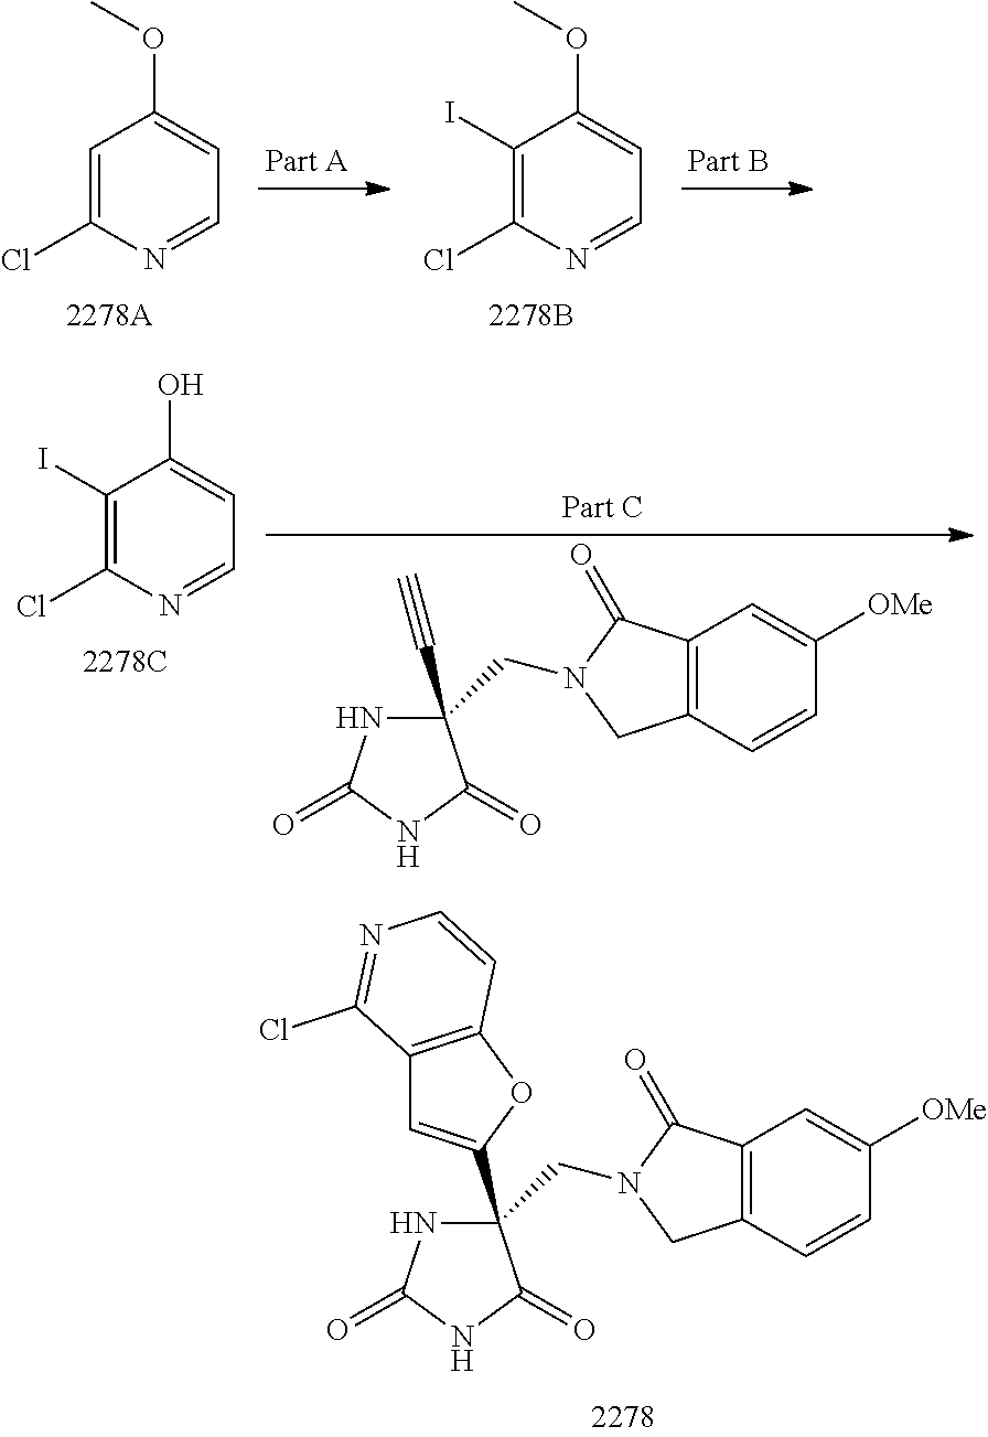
C1(CN2C(=O)C3=C(C2)C=CC([OMe])=C3)(C2=CC3=C(O2)C=CN=C3Cl)NC(=O)NC1=O.C1=C(Cl)N=CC=C1OC.C1(I)=C(Cl)N=CC=C1OC.C1(I)=C(Cl)N=CC=C1O.C1(CN2C(=O)C3=C(C2)C=CC([OMe])=C3)(C#C)NC(=O)NC1=O
